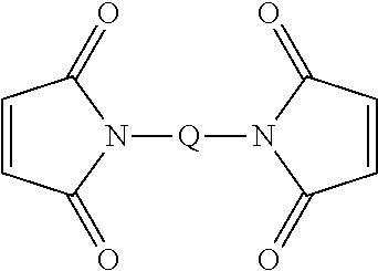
C1=CC(=O)N([Q]N2C(=O)C=CC2=O)C1=O
